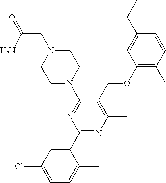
C1(OCC2=C(C)N=C(C3=CC(Cl)=CC=C3C)N=C2N2CCN(CC(=O)N)CC2)=C(C)C=CC(C(C)C)=C1
